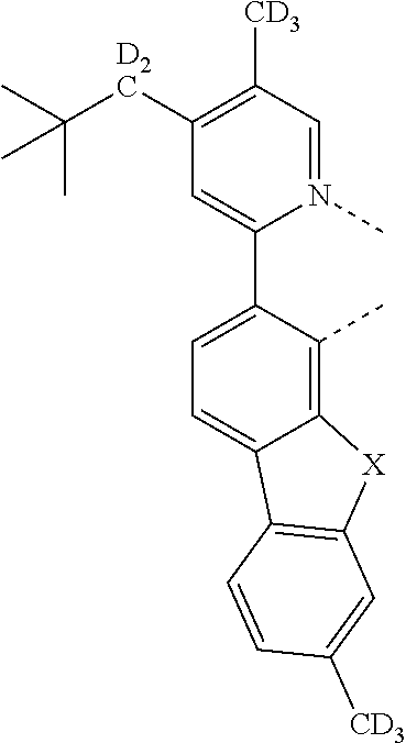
C1([CD3])=C([D2C]C(C)(C)C)C=C(C2=CC=C3C(=C2C)[X]C2=C3C=CC([CD3])=C2)N(C)=C1
